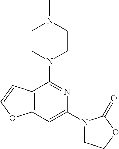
C12=C(C=C(N3CCOC3=O)N=C1N1CCN(C)CC1)OC=C2
